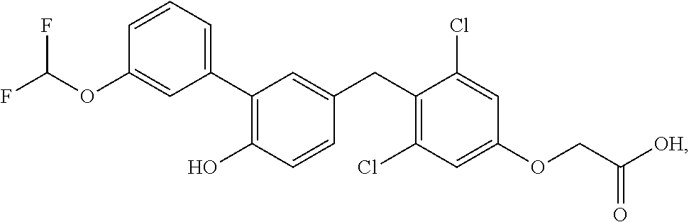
C1(C2=C(O)C=CC(CC3=C(Cl)C=C(OCC([OH])=O)C=C3Cl)=C2)=CC=CC(OC(F)F)=C1
